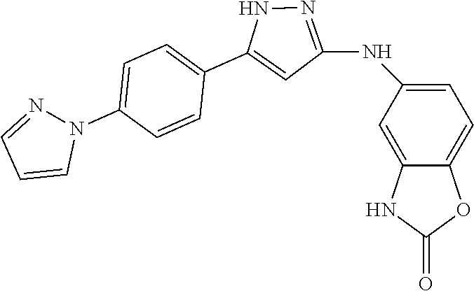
N1=C(NC2=CC=C3C(=C2)NC(=O)O3)C=C(C2=CC=C(N3N=CC=C3)C=C2)N1
